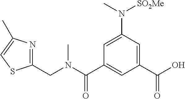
C(N(C(C1=CC(C(O)=O)=CC(N(C)[SO2Me])=C1)=O)C)C1=NC(C)=CS1
